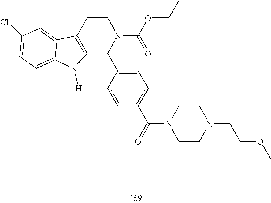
C12=C(CCN(C(OCC)=O)C1C1=CC=C(C(N3CCN(CCOC)CC3)=O)C=C1)C1=CC(Cl)=CC=C1N2[H]
